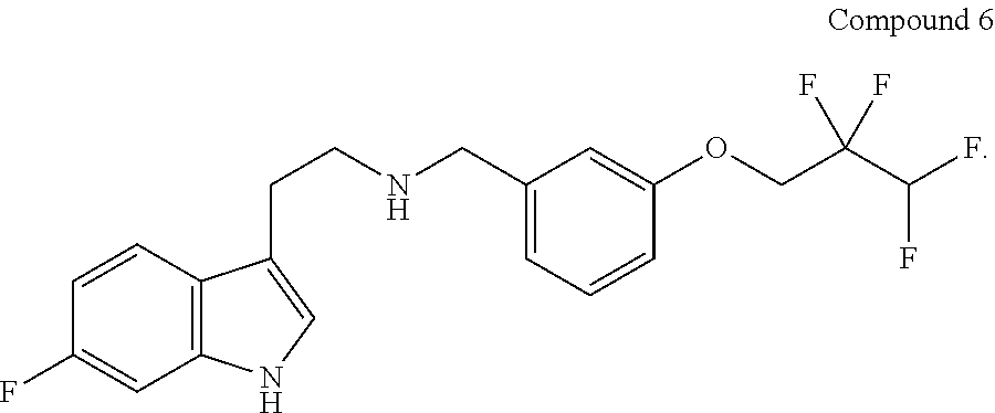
C12=C(C=CC(F)=C1)C(CCNCC1=CC=CC(OCC(C(F)F)(F)F)=C1)=CN2
